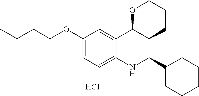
C12=CC(OCCCC)=CC=C1NC(C1CCCCC1)C1C2OCCC1.Cl
